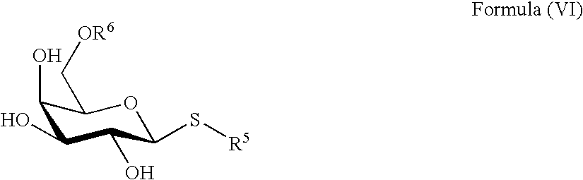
C1(O)C(O)C(O)C(S[R5])OC1C[OR6]
